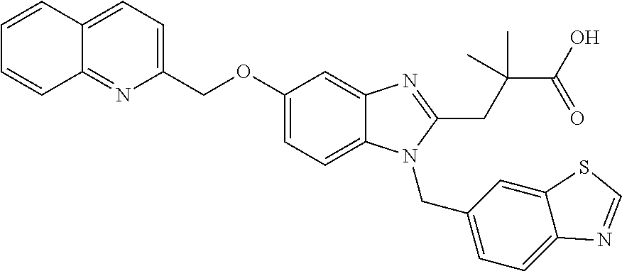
C1=CC2=CC=C(COC3=CC=C4C(=C3)N=C(CC(C(O)=O)(C)C)N4CC3=CC=C4C(=C3)SC=N4)N=C2C=C1
